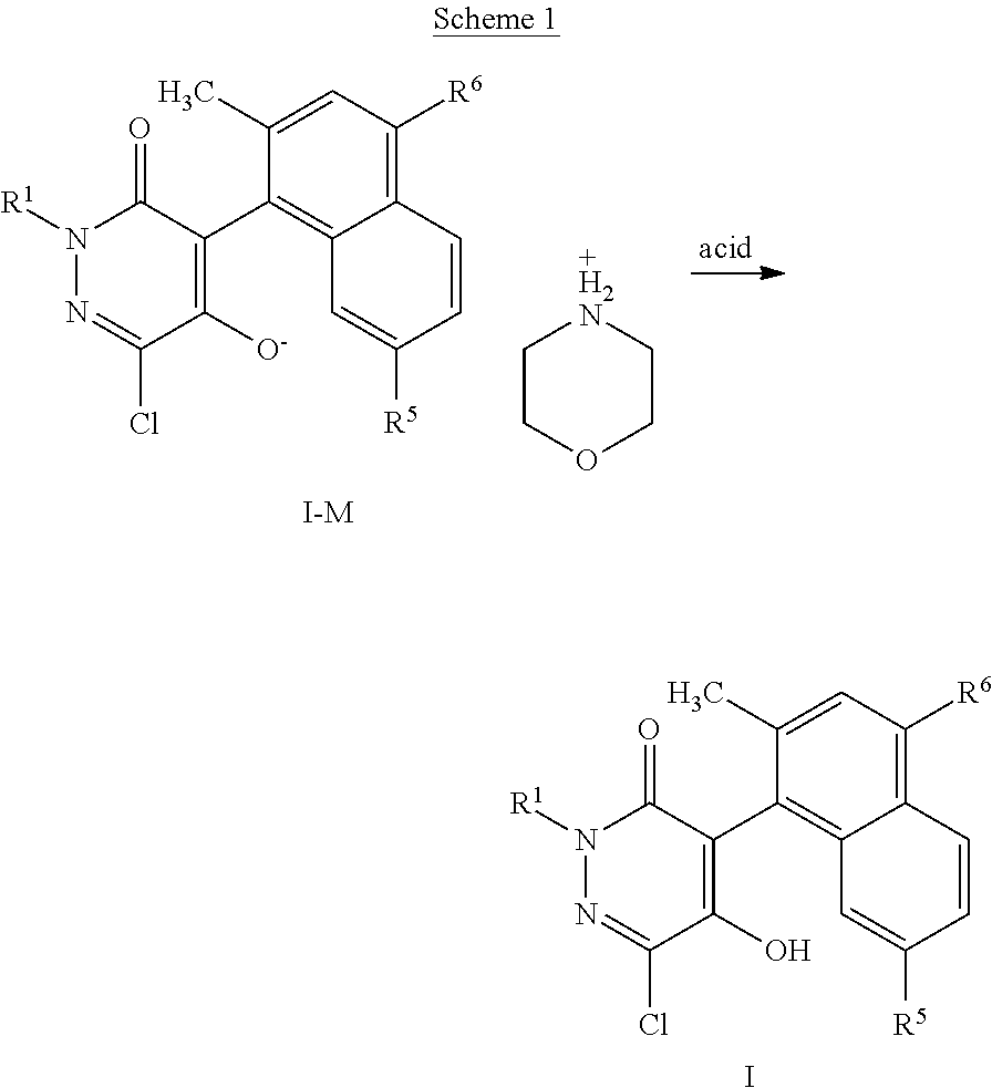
C1(Cl)=NN([R1])C(=O)C(C2=C3C(=C([R6])C=C2C)C=CC([R5])=C3)=C1[O-].C1COCC[+H2N]1.[I-M].N1([R1])C(=O)C(C2=C3C(=C([R6])C=C2C)C=CC([R5])=C3)=C(O)C(Cl)=N1.I
